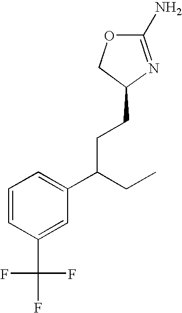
O1C(N)=NC(CCC(C2=CC=CC(C(F)(F)F)=C2)CC)C1
